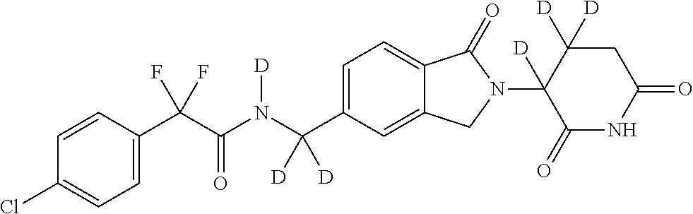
C1=CC(C(C(N(C(C2=CC=C3C(=C2)CN(C2([D])C(=O)NC(=O)CC2([D])[D])C3=O)([D])[D])[D])=O)(F)F)=CC=C1Cl
